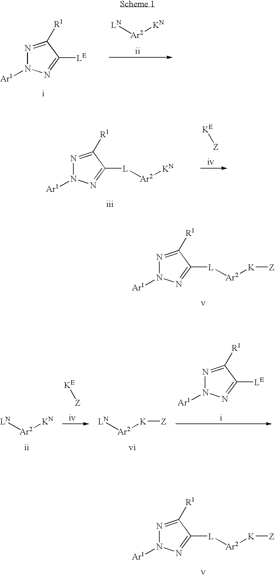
N1=C([R1])C([LE])=NN1[Ar1].[LN][Ar2][KN].N1=C([R1])C([L][Ar2][KN])=NN1[Ar1].[KE][Z].N1=C([R1])C([L][Ar2][K][Z])=NN1[Ar1].[KE][Z].[LN][Ar2][KN].[LN][Ar2][K][Z].N1=C([R1])C([LE])=NN1[Ar1].N1=C([R1])C([L][Ar2][K][Z])=NN1[Ar1]
